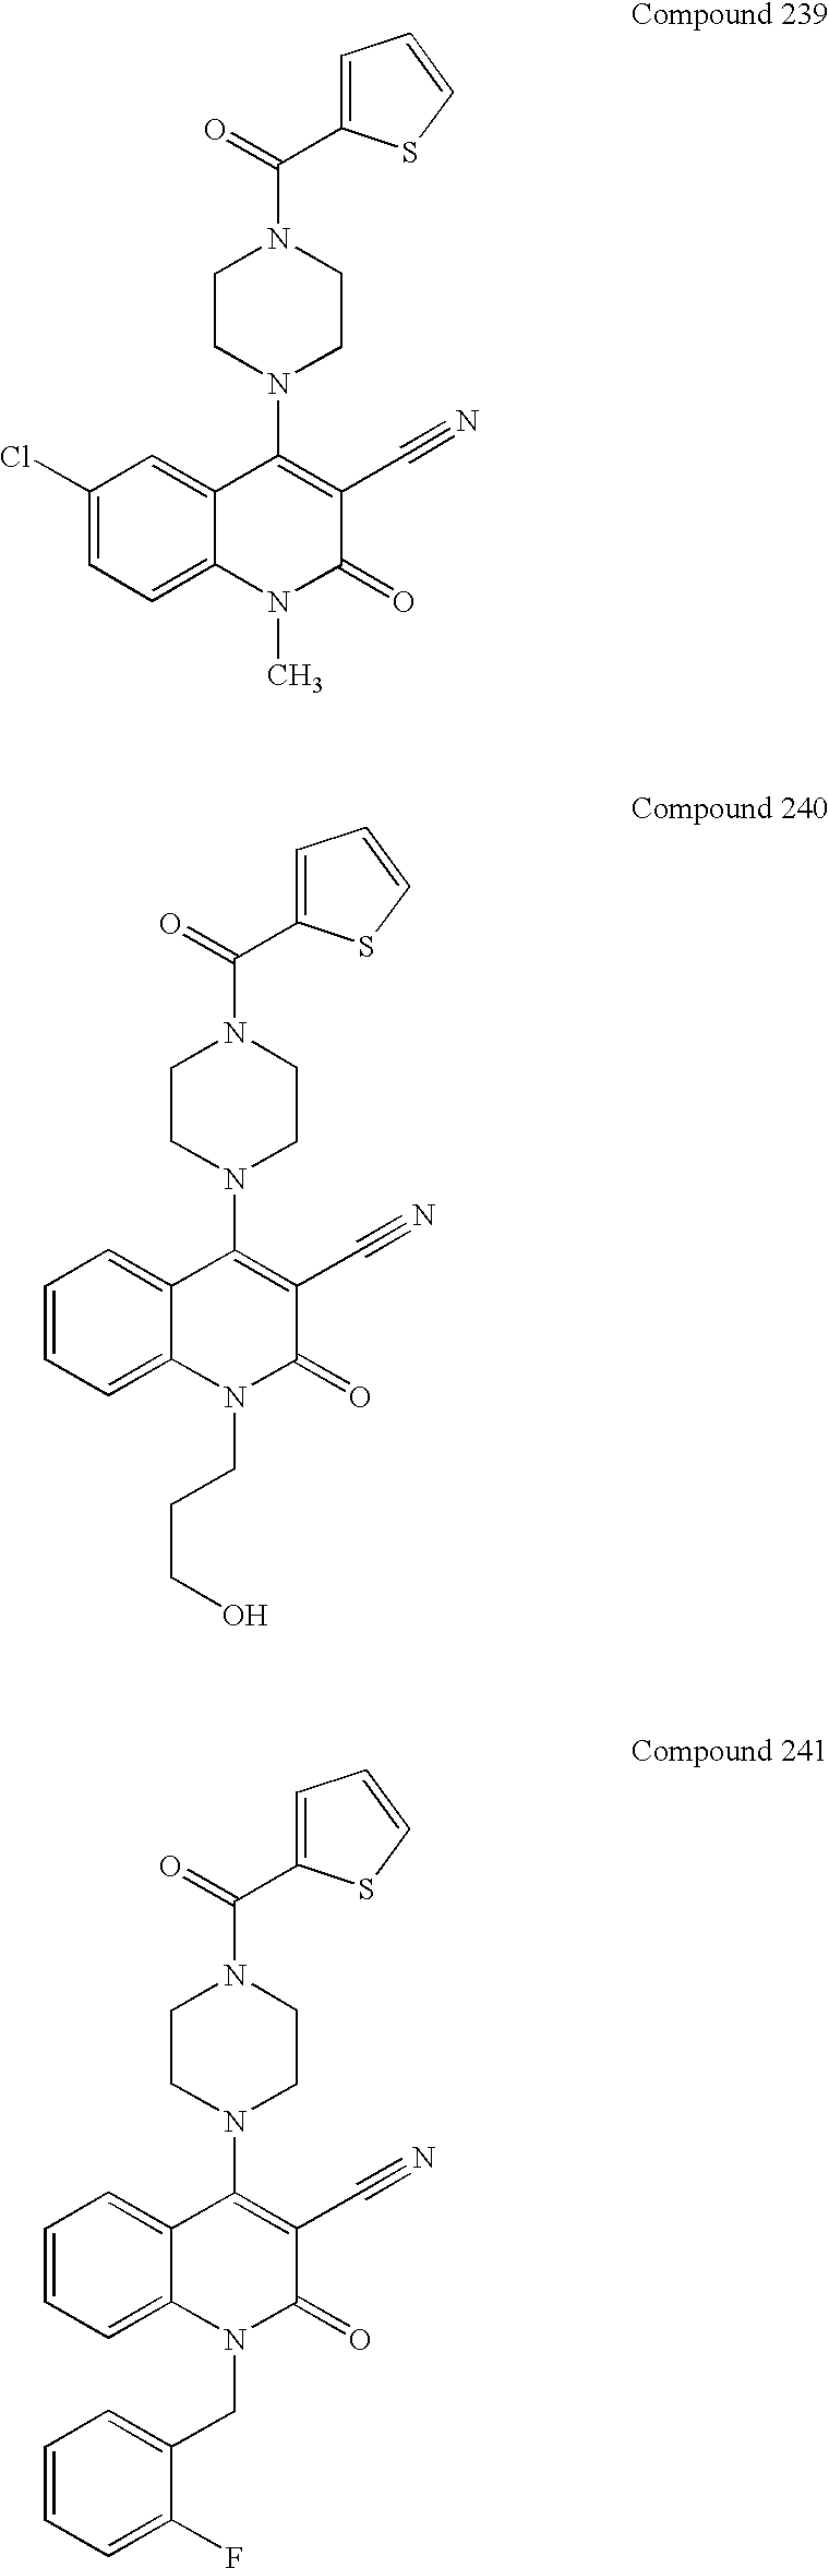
C1(Cl)=CC=C2C(=C1)C(N1CCN(C(=O)C3=CC=CS3)CC1)=C(C#N)C(=O)N2C.C1=CC=C2C(=C1)C(N1CCN(C(=O)C3=CC=CS3)CC1)=C(C#N)C(=O)N2CCCO.C1=CC=C2C(=C1)C(N1CCN(C(=O)C3=CC=CS3)CC1)=C(C#N)C(=O)N2CC1=CC=CC=C1F
